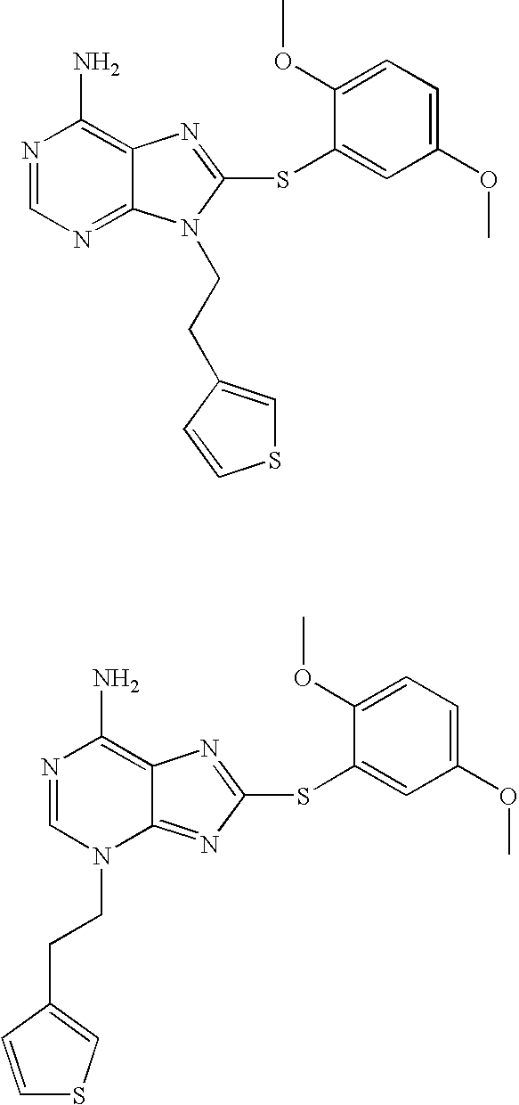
N1=CN=C2C(=C1N)N=C(SC1=CC(OC)=CC=C1OC)N2CCC1=CSC=C1.N1=CN(CCC2=CSC=C2)C2=NC(SC3=CC(OC)=CC=C3OC)=NC2=C1N
